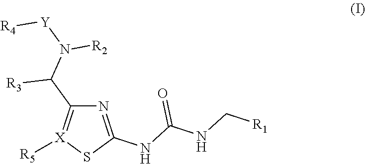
N1=C(NC(NC[R1])=O)S[X]([R5])=C1C(N([Y][R4])[R2])[R3]
